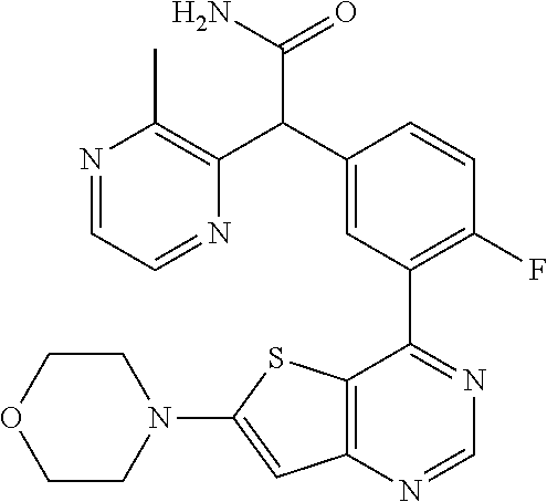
C12=C(C(C3=C(F)C=CC(C(C4=C(C)N=CC=N4)C(N)=O)=C3)=NC=N1)SC(N1CCOCC1)=C2
